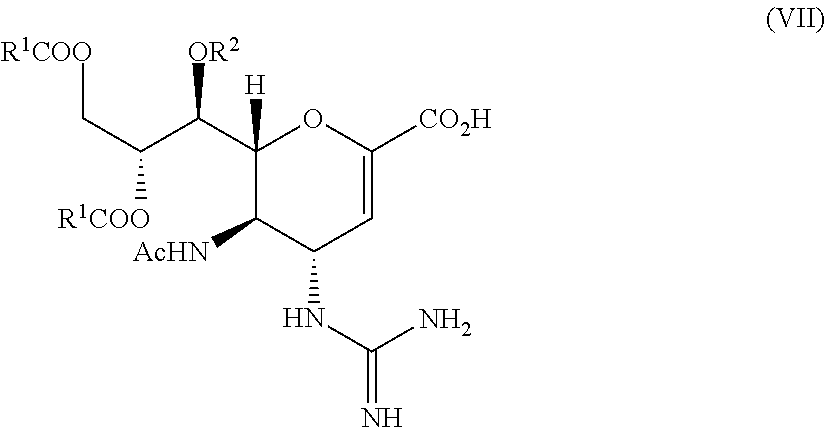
C1(C(C(C[R1COO])[R1COO])[OR2])([H])C([AcHN])C(NC(=N)N)C=C([CO2H])O1
